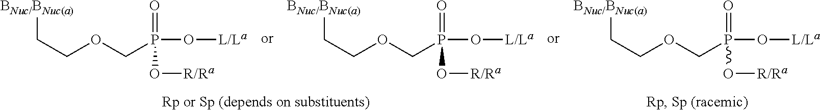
C(COCP(O[L/La])(=O)O[R/Ra])[BNuc/BNuc(a)].C(COCP(O[L/La])(=O)O[R/Ra])[BNuc/BNuc(a)].C(COCP(O[L/La])(=O)O[R/Ra])[BNuc/BNuc(a)]
